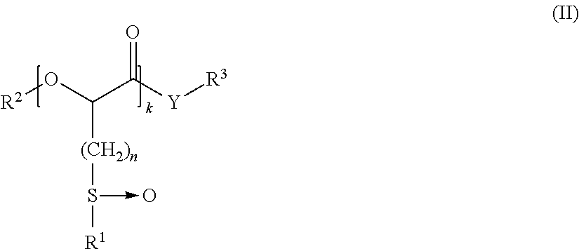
[R2]OC(C([Y][R3])=O)[(CH2)n]S([R1])->O
